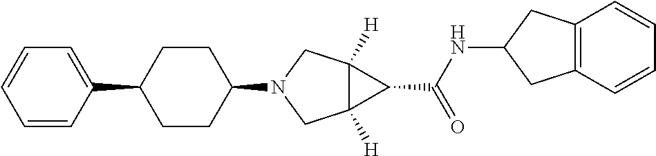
C12([H])C([H])(CN(C3CCC(C4=CC=CC=C4)CC3)C1)C2C(NC1CC2=C(C1)C=CC=C2)=O
